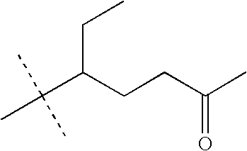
CC(C(CCC(C)=O)CC)(C)C
